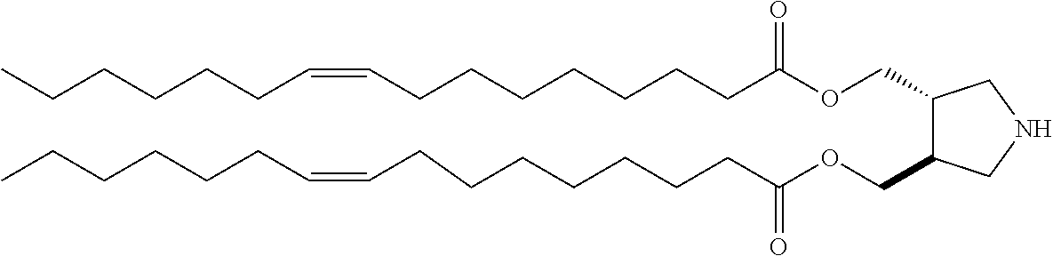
C1(COC(CCCCCCCC=CCCCCCC)=O)C(COC(CCCCCCCC=CCCCCCC)=O)CNC1
